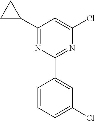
C1=C(Cl)N=C(C2=CC(Cl)=CC=C2)N=C1C1CC1
